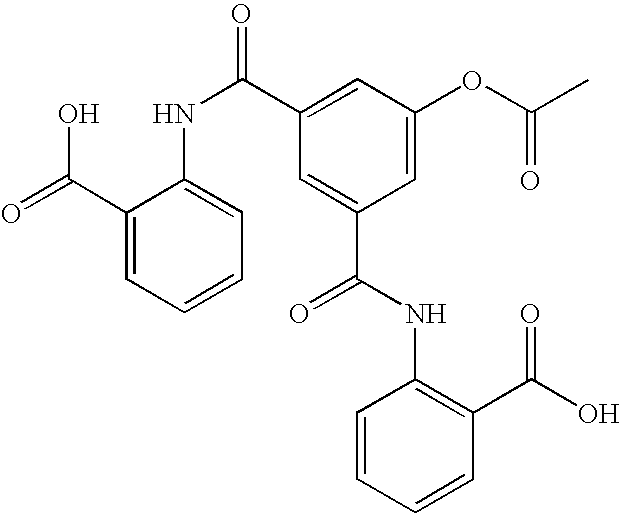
O=C(C1=CC=CC=C1NC(=O)C1=CC(OC(C)=O)=CC(C(NC2=C(C(O)=O)C=CC=C2)=O)=C1)O
